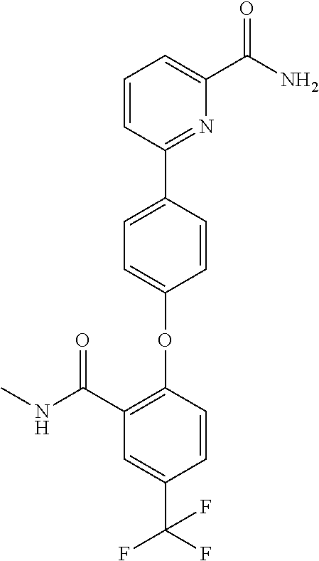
C1=CC(C2=NC(C(N)=O)=CC=C2)=CC=C1OC1=C(C(NC)=O)C=C(C(F)(F)F)C=C1
